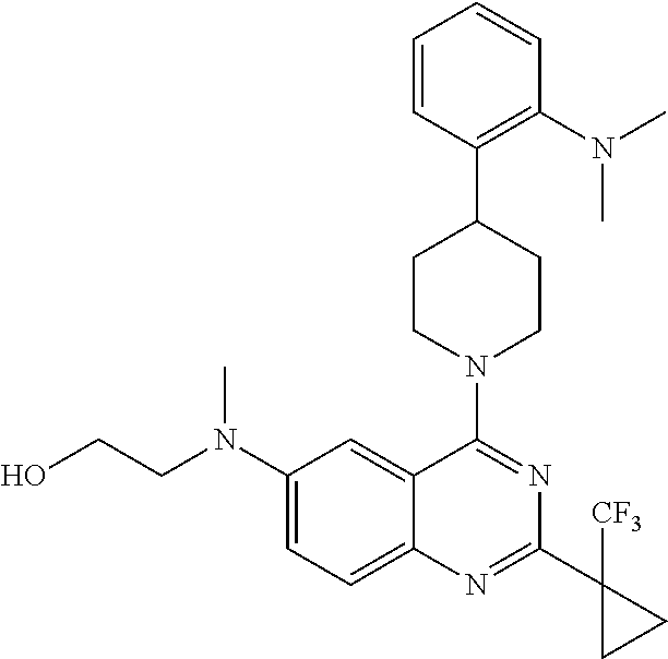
C1(N(CCO)C)=CC=C2C(=C1)C(N1CCC(C3=C(N(C)C)C=CC=C3)CC1)=NC(C1([CF3])CC1)=N2
